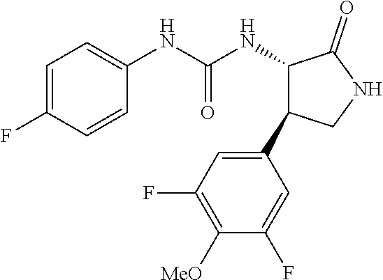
C1=C(F)C=CC(NC(NC2C(=O)NCC2C2=CC(F)=C([MeO])C(F)=C2)=O)=C1
